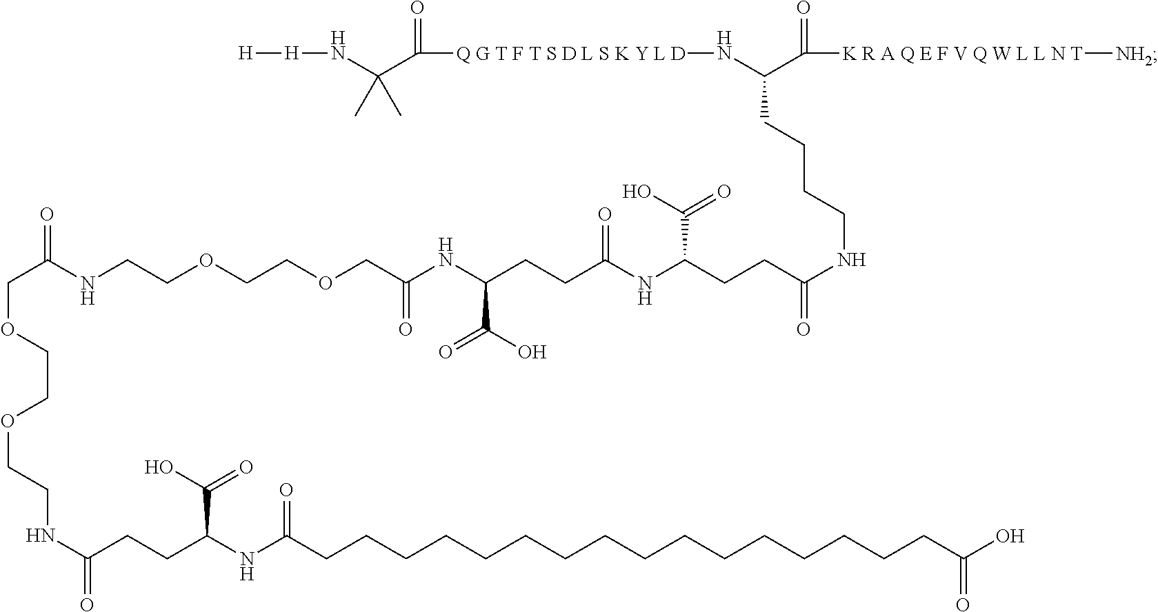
N(CCOCCOCC(NC(CCC(NC(CCC(NCCCCC(N[Q G T F T S D L S K Y L D]C(C(N[H][H])(C)C)=O)C([K R A Q E F V Q W L L N T][NH2])=O)=O)C(=O)O)=O)C(O)=O)=O)C(=O)COCCOCCNC(CCC(NC(CCCCCCCCCCCCCCCCC(O)=O)=O)C(=O)O)=O
